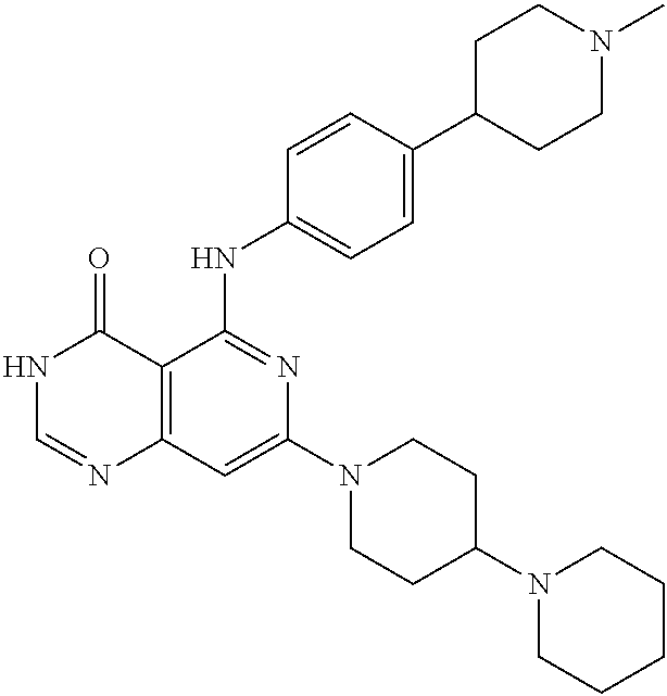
C12=C(C=C(N3CCC(N4CCCCC4)CC3)N=C1NC1=CC=C(C3CCN(C)CC3)C=C1)N=CNC2=O
